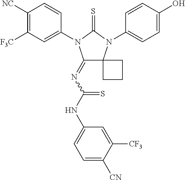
C1(=NC(NC2=CC=C([CN])C([CF3])=C2)=S)C2(N(C3=CC=C(O)C=C3)C(=S)N1C1=CC([F3C])=C([NC])C=C1)CCC2
